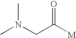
CN(CC([M])=O)C
